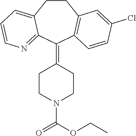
C1CC2=CC=CN=C2C(=C2CCN(C(OCC)=O)CC2)C2=C1C=C(Cl)C=C2
